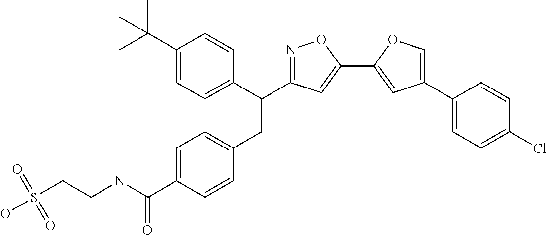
C1=C(C(NCCS(O)(=O)=O)=O)C=CC(CC(C2=CC=C(C(C)(C)C)C=C2)C2=NOC(C3=CC(C4=CC=C(Cl)C=C4)=CO3)=C2)=C1
